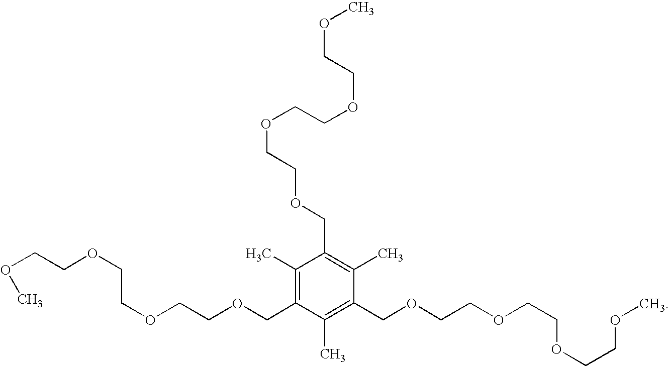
C(OCCOCC1=C(C)C(COCCOCCOCCOC)=C(C)C(COCCOCCOCCOC)=C1C)COCCOC
